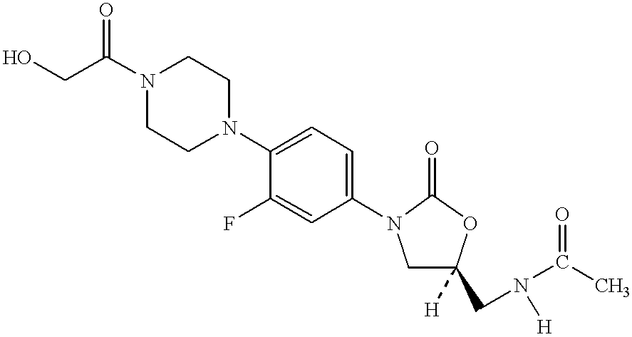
OCC(N1CCN(C2=CC=C(N3CC([H])(CN(C(C)=O)[H])OC3=O)C=C2F)CC1)=O
